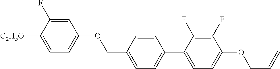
C1=C(F)C([C2H5O])=CC=C1OCC1=CC=C(C2=CC=C(OCC=C)C(F)=C2F)C=C1
